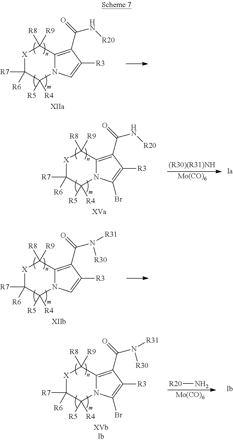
[X]1C([R7])([R6])C([R4])([R5])N2C(=C(C(=O)N[R20])C([R3])=C2)C1([R9])[R8].[X]1C([R7])([R6])C([R4])([R5])N2C(=C(C(=O)N[R20])C([R3])=C2Br)C1([R9])[R8].[Mo(CO)6].[X]1C([R7])([R6])C([R4])([R5])N2C(=C(C(=O)N([R30])[R31])C([R3])=C2)C1([R9])[R8].[X]1C([R7])([R6])C([R4])([R5])N2C(=C(C(=O)N([R30])[R31])C([R3])=C2Br)C1([R9])[R8].N[R20].[Mo(CO)6]
